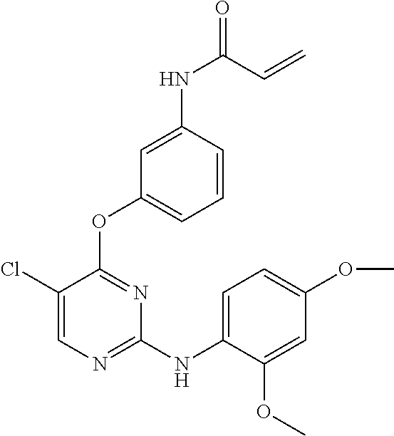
C1(Cl)=CN=C(NC2=CC=C(OC)C=C2OC)N=C1OC1=CC=CC(NC(C=C)=O)=C1
